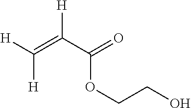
[H]C(=C(C(=O)OCCO)[H])[H]
